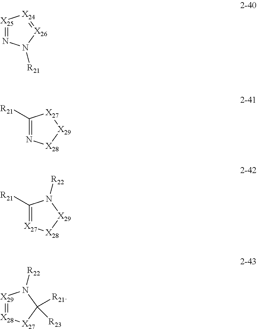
C1([R21])=N[X28][X29][X27]1.C1([R21])=[X27][X28][X29]N1[R22].[X29]1=[X28][X27]C([R21])([R23])N1[R22].[X25]1=NN([R21])[X26]=[X24]1
